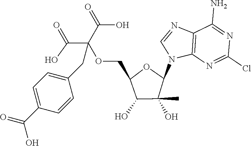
C12=C(N=C(Cl)N=C1N)N(C1OC(COC(C(=O)O)(C(=O)O)CC3=CC=C(C(=O)O)C=C3)C(O)C1(O)C)C=N2
